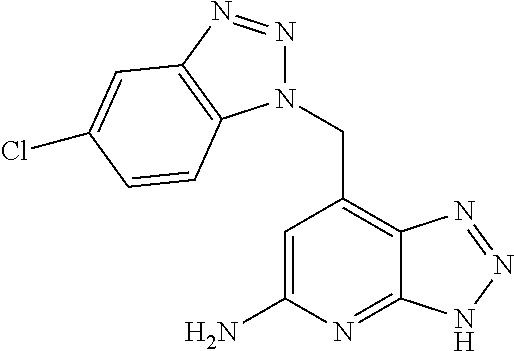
C1=C(N)N=C2C(=C1CN1N=NC3=C1C=CC(Cl)=C3)N=NN2
